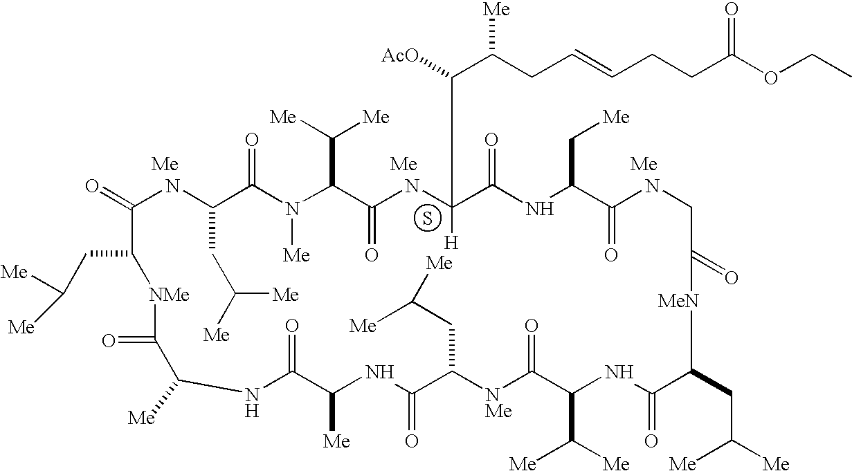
S.C1(=O)NC(CC([Me])[Me])C(=O)N([Me])C(C([Me])[Me])C(=O)nc([H])(C([AcO])C(CC=CCCC(=O)OCC)[Me])C(=O)NC(C[Me])C(=O)NCC(=O)[MeN]C(CC([Me])[Me])C(=O)NC(C([Me])[Me])C(=O)[NMe]C(CC([Me])[Me])C(=O)NC([Me])C(=O)NC([Me])C(=O)[NMe]C1CC([Me])[Me]
